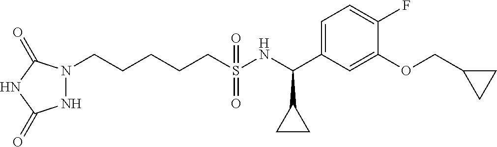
N1(CCCCCS(NC(C2=CC=C(F)C(OCC3CC3)=C2)C2CC2)(=O)=O)NC(=O)NC1=O
